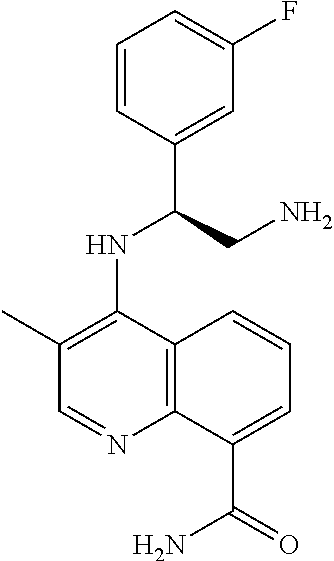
C1=CC(C(CN)NC2=C(C)C=NC3=C2C=CC=C3C(=O)N)=CC(F)=C1
